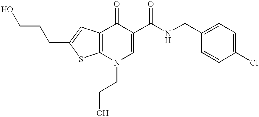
C12=C(N(CCO)C=C(C(NCC3=CC=C(Cl)C=C3)=O)C1=O)SC(CCCO)=C2
